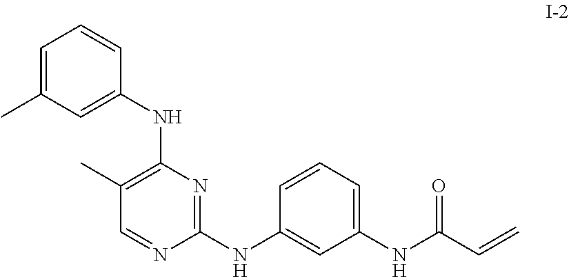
C1=CC(NC2=C(C)C=NC(NC3=CC(NC(C=C)=O)=CC=C3)=N2)=CC(C)=C1
